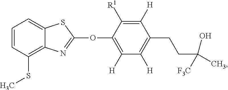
C1([H])=C([R1])C(OC2=NC3=C(SC)C=CC=C3S2)=C([H])C([H])=C1CCC(C)([F3C])O
